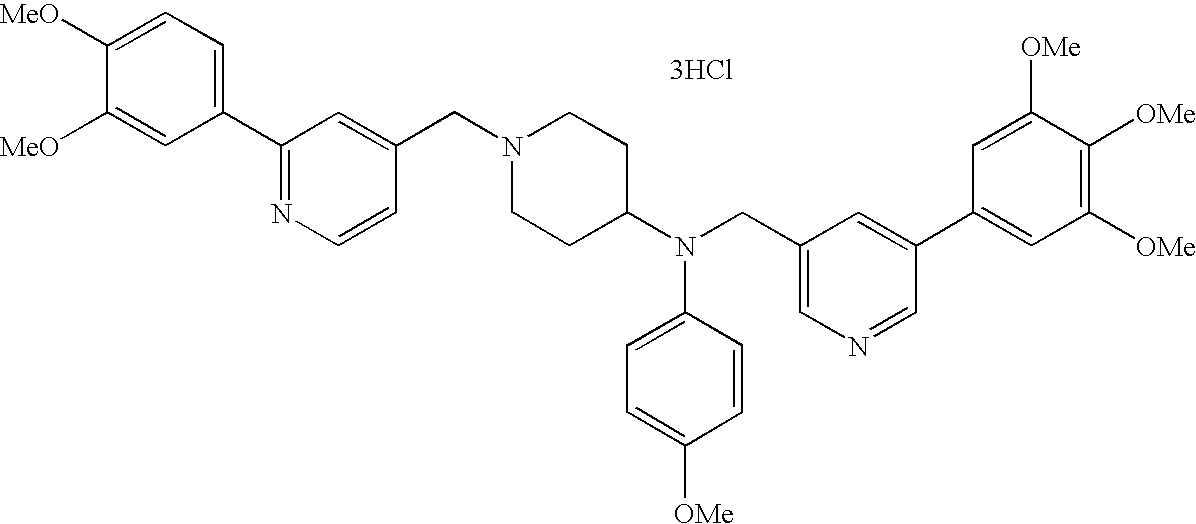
N1(CC2=CC(C3=CC=C([MeO])C([MeO])=C3)=NC=C2)CCC(N(CC2=CN=CC(C3=CC([OMe])=C([OMe])C([OMe])=C3)=C2)C2=CC=C([OMe])C=C2)CC1.[3HCl]
